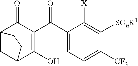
C12CC(C(O)=C(C(C3=CC=C([CF3])C([SOnR1])=C3[X])=O)C1=O)CC2
